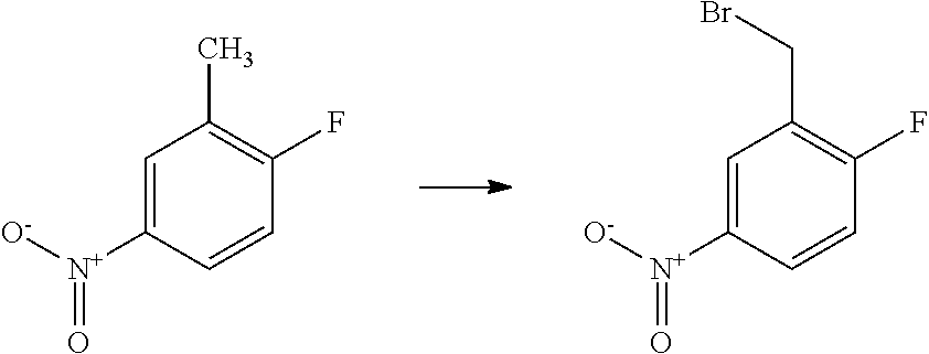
C1=C([N+]([O-])=O)C=CC(F)=C1C.C1=C([N+]([O-])=O)C=CC(F)=C1CBr
